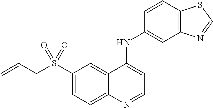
C1(S(CC=C)(=O)=O)=CC=C2C(=C1)C(NC1=CC3=C(C=C1)SC=N3)=CC=N2
